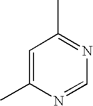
C1=C(C)N=CN=C1C
